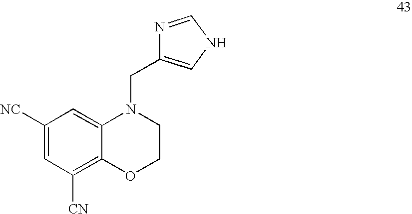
C1=C([NC])C=C2C(=C1[CN])OCCN2CC1=CNC=N1
